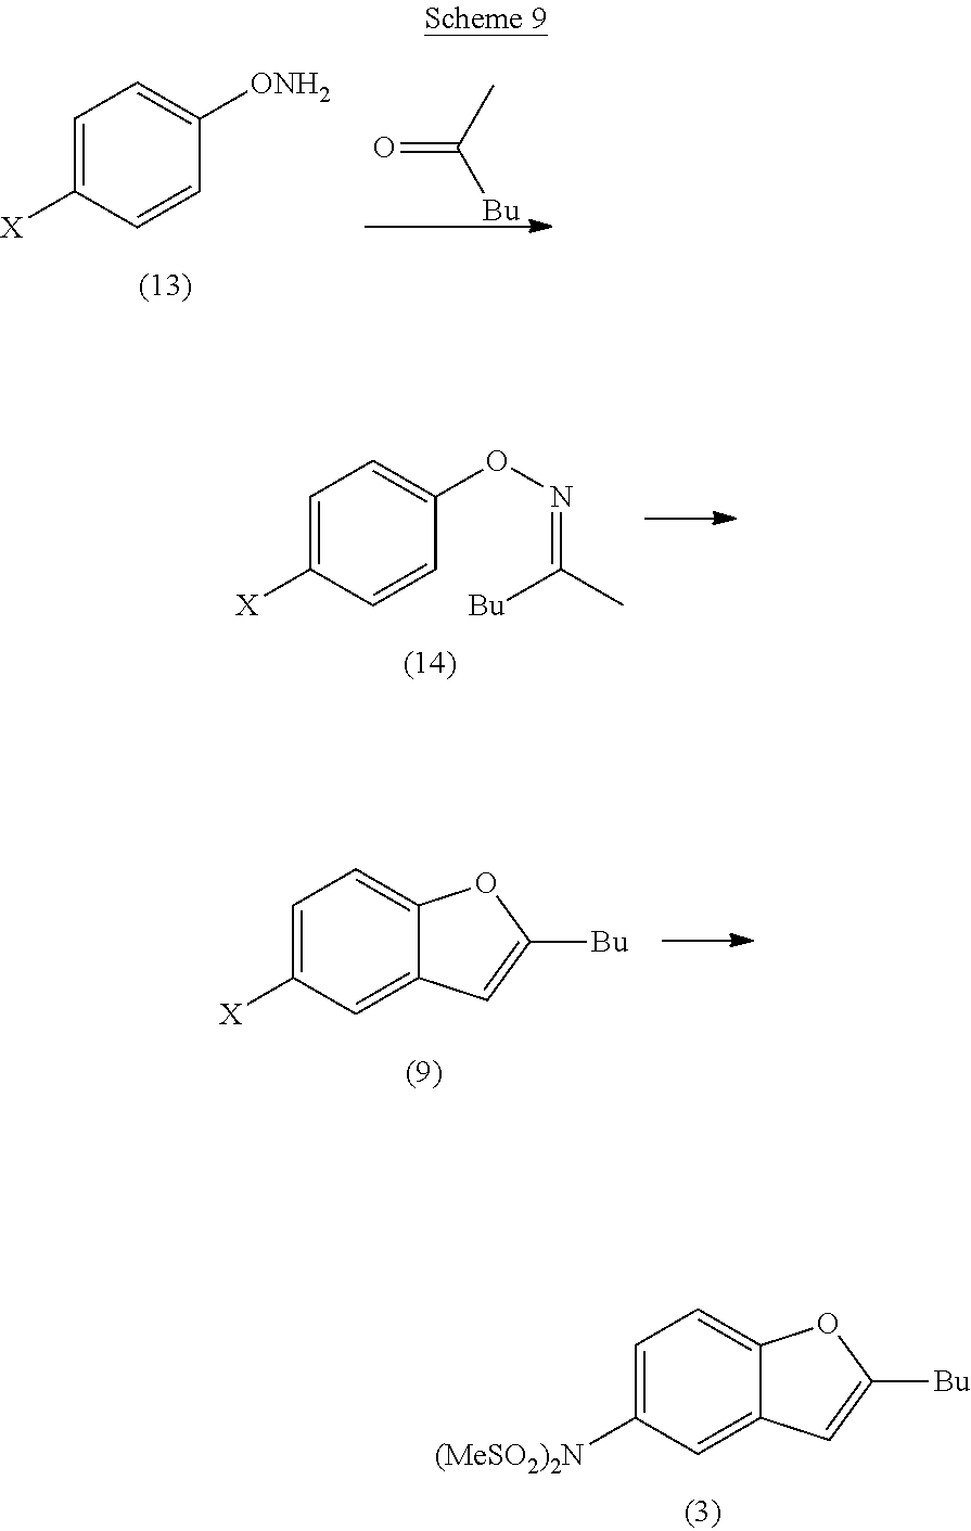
C1=C([(MeSO2)2N])C=C2C(=C1)OC([Bu])=C2.C1=C([X])C=CC([ONH2])=C1.O=C(C)[Bu].C1=C([X])C=CC(ON=C([Bu])C)=C1.C1=C([X])C=C2C(=C1)OC([Bu])=C2
